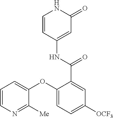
C1=CC(NC(=O)C2=CC([OCF3])=CC=C2OC2=CC=CN=C2[Me])=CC(=O)N1
